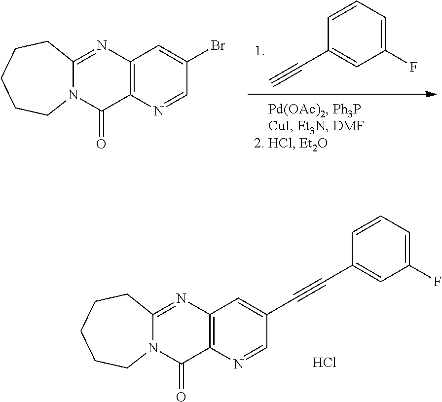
C1(C#C)=CC(F)=CC=C1.C12=C(N=C3N(C1=O)CCCCC3)C=C(Br)C=N2.C12=C(N=C3N(C1=O)CCCCC3)C=C(C#CC1=CC(F)=CC=C1)C=N2.Cl
